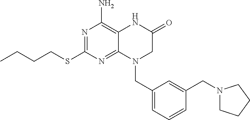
C(CCSC1=NC(N)=C2C(=N1)N(CC1=CC=CC(CN3CCCC3)=C1)CC(=O)N2)C
